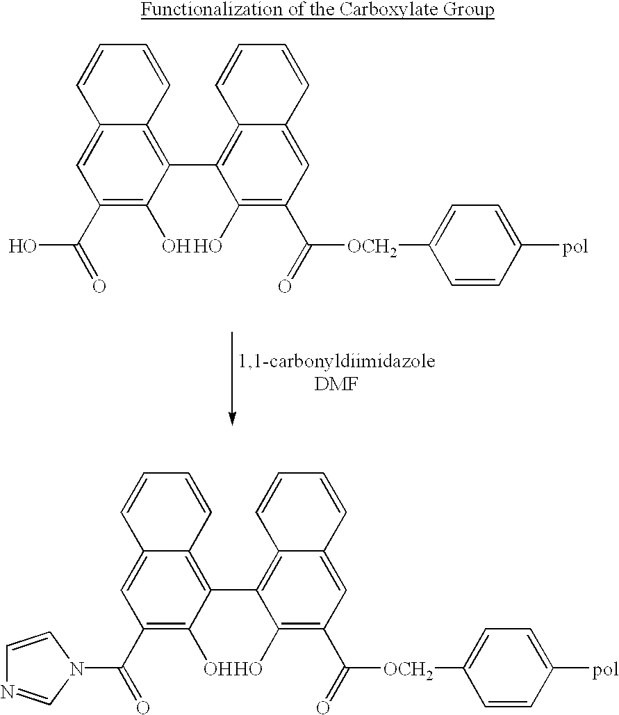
C12=CC(C(O)=O)=C(O)C(C3=C4C(=CC(C([OCH2]C5=CC=C([pol])C=C5)=O)=C3O)C=CC=C4)=C1C=CC=C2.C12=CC(C(N3C=CN=C3)=O)=C(O)C(C3=C4C(=CC(C([OCH2]C5=CC=C([pol])C=C5)=O)=C3O)C=CC=C4)=C1C=CC=C2
